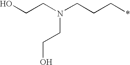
OCCN(CCC*)CCO
